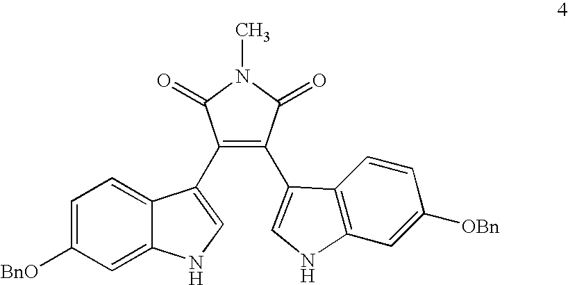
C1(C2=CNC3=C2C=CC([OBn])=C3)=C(C2=CNC3=CC([BnO])=CC=C32)C(=O)N(C)C1=O
